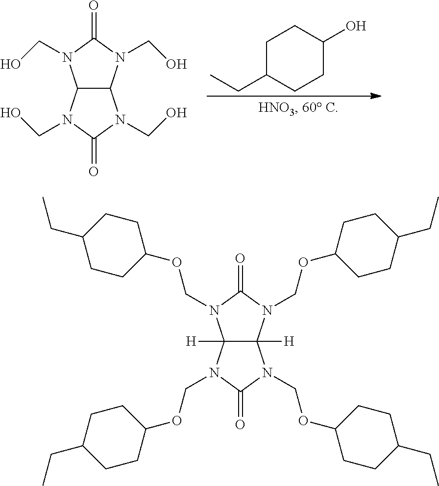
C12C(N(CO)C(=O)N1CO)N(CO)C(=O)N2CO.C1C(CC)CCC(O)C1.C12([H])C([H])(N(COC3CCC(CC)CC3)C(=O)N1COC1CCC(CC)CC1)N(COC1CCC(CC)CC1)C(=O)N2COC1CCC(CC)CC1
